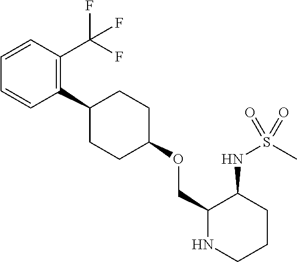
C1=CC(C(F)(F)F)=C(C2CCC(OCC3NCCCC3NS(C)(=O)=O)CC2)C=C1
